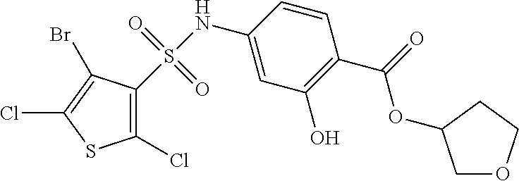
S(NC1=CC(O)=C(C(=O)OC2COCC2)C=C1)(=O)(=O)C1=C(Cl)SC(Cl)=C1Br
